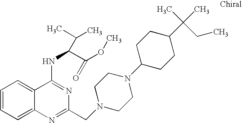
C1=CC=C2C(=C1)C(NC(C(OC)=O)C(C)C)=NC(CN1CCN(C3CCC(C(C)(CC)C)CC3)CC1)=N2
